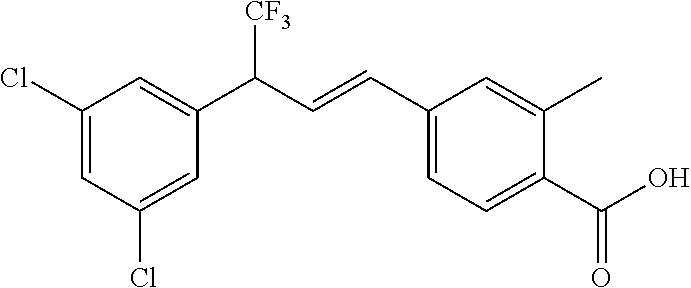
ClC1=CC(Cl)=CC(C(C=CC2=CC=C(C(O)=O)C(C)=C2)[CF3])=C1
